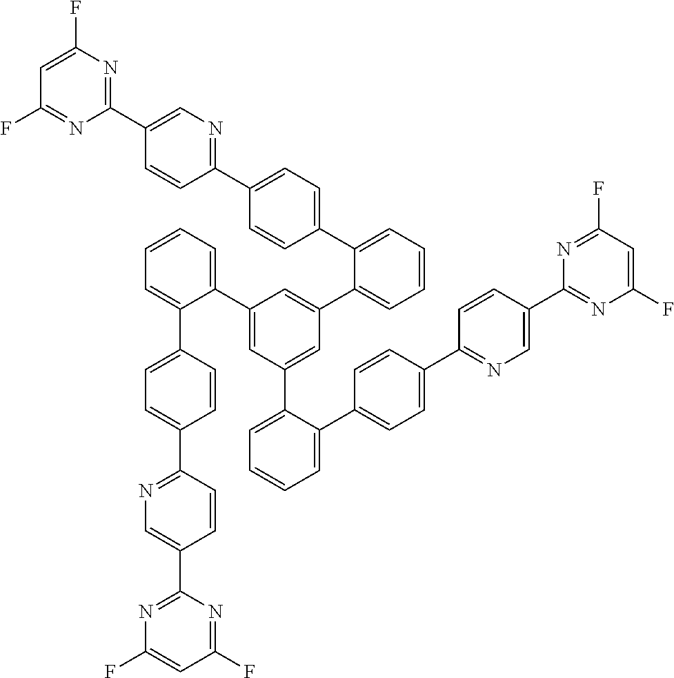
C1(C2=CC(C3=CC=CC=C3C3=CC=C(C4=NC=C(C5=NC(F)=CC(F)=N5)C=C4)C=C3)=CC(C3=CC=CC=C3C3=CC=C(C4=NC=C(C5=NC(F)=CC(F)=N5)C=C4)C=C3)=C2)=CC=CC=C1C1=CC=C(C2=NC=C(C3=NC(F)=CC(F)=N3)C=C2)C=C1
